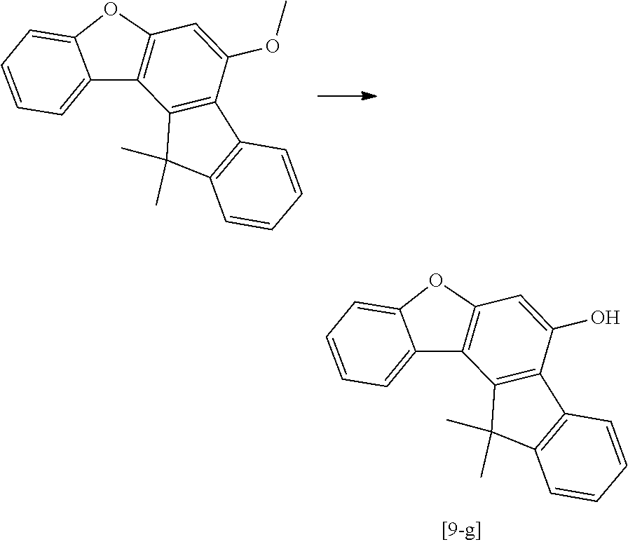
C12=C(C3=C(C1(C)C)C=CC=C3)C(OC)=CC1=C2C2=CC=CC=C2O1.C12=C(C3=C(C1(C)C)C=CC=C3)C(O)=CC1=C2C2=CC=CC=C2O1
